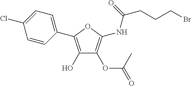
C1=CC(C2=C(O)C(OC(=O)C)=C(NC(CCCBr)=O)O2)=CC=C1Cl
